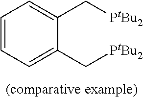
C1=CC=C(C[PtBu2])C(C[PtBu2])=C1
